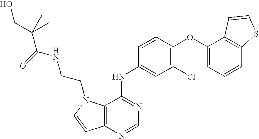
C12=C(N=CN=C1NC1=CC(Cl)=C(OC3=CC=CC4=C3C=CS4)C=C1)C=CN2CCNC(C(C)(CO)C)=O
